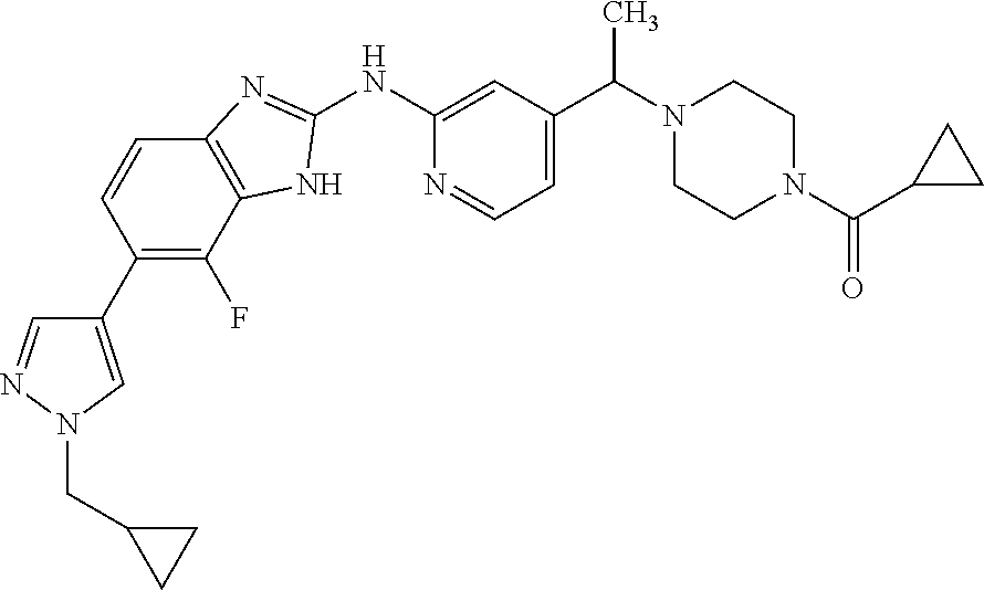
C1(C2=C(F)C3=C(C=C2)N=C(NC2=CC(C(C)N4CCN(C(=O)C5CC5)CC4)=CC=N2)N3)=CN(CC2CC2)N=C1
